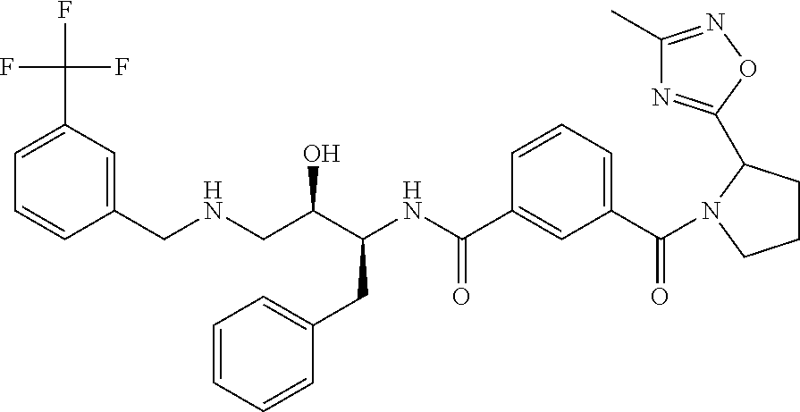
FC(C1=CC=CC(CNCC(C(NC(C2=CC(C(=O)N3CCCC3C3=NC(C)=NO3)=CC=C2)=O)CC2=CC=CC=C2)O)=C1)(F)F
